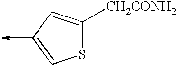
S1C([CH2CONH2])=CC(->C)=C1
